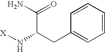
[X]NC(C(=O)N)CC1=CC=CC=C1
